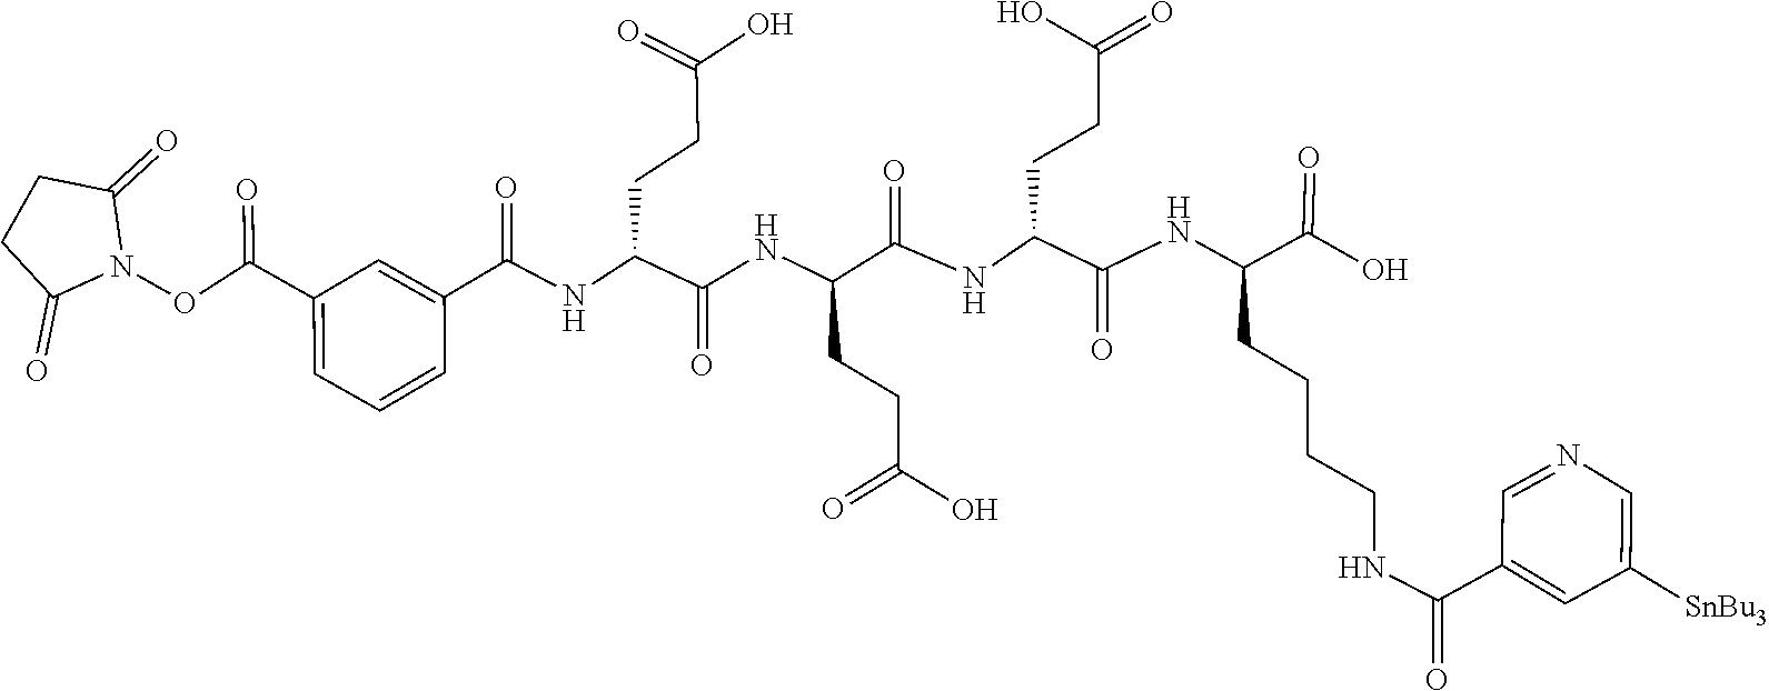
C1C(=O)N(OC(C2=CC=CC(C(=O)NC(CCC(=O)O)C(NC(CCC(=O)O)C(=O)NC(CCC(O)=O)C(NC(CCCCNC(C3=CC([SnBu3])=CN=C3)=O)C(=O)O)=O)=O)=C2)=O)C(=O)C1
